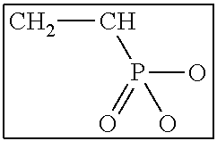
CCP(O)(O)=O
